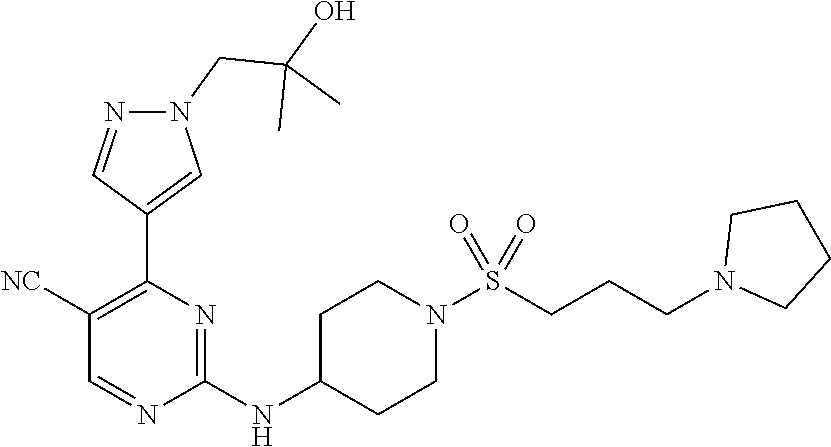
C1(NC2CCN(S(CCCN3CCCC3)(=O)=O)CC2)=NC(C2=CN(CC(O)(C)C)N=C2)=C([NC])C=N1
